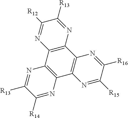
C12=C(C3=C(C4=C1N=C([R16])C([R15])=N4)N=C([R14])C([R13])=N3)N=C([R12])C([R13])=N2
